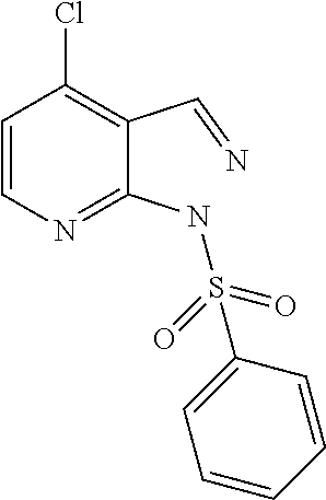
C1=CN=C(NS(=O)(=O)C2=CC=CC=C2)C(C=N)=C1Cl
